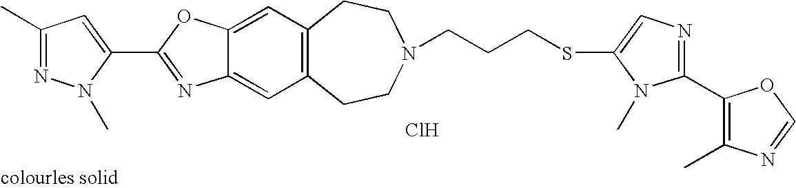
C12=C(C=C3C(=C1)N=C(C1=CC(C)=NN1C)O3)CCN(CCCSC1=CN=C(C3=C(C)N=CO3)N1C)CC2.Cl
